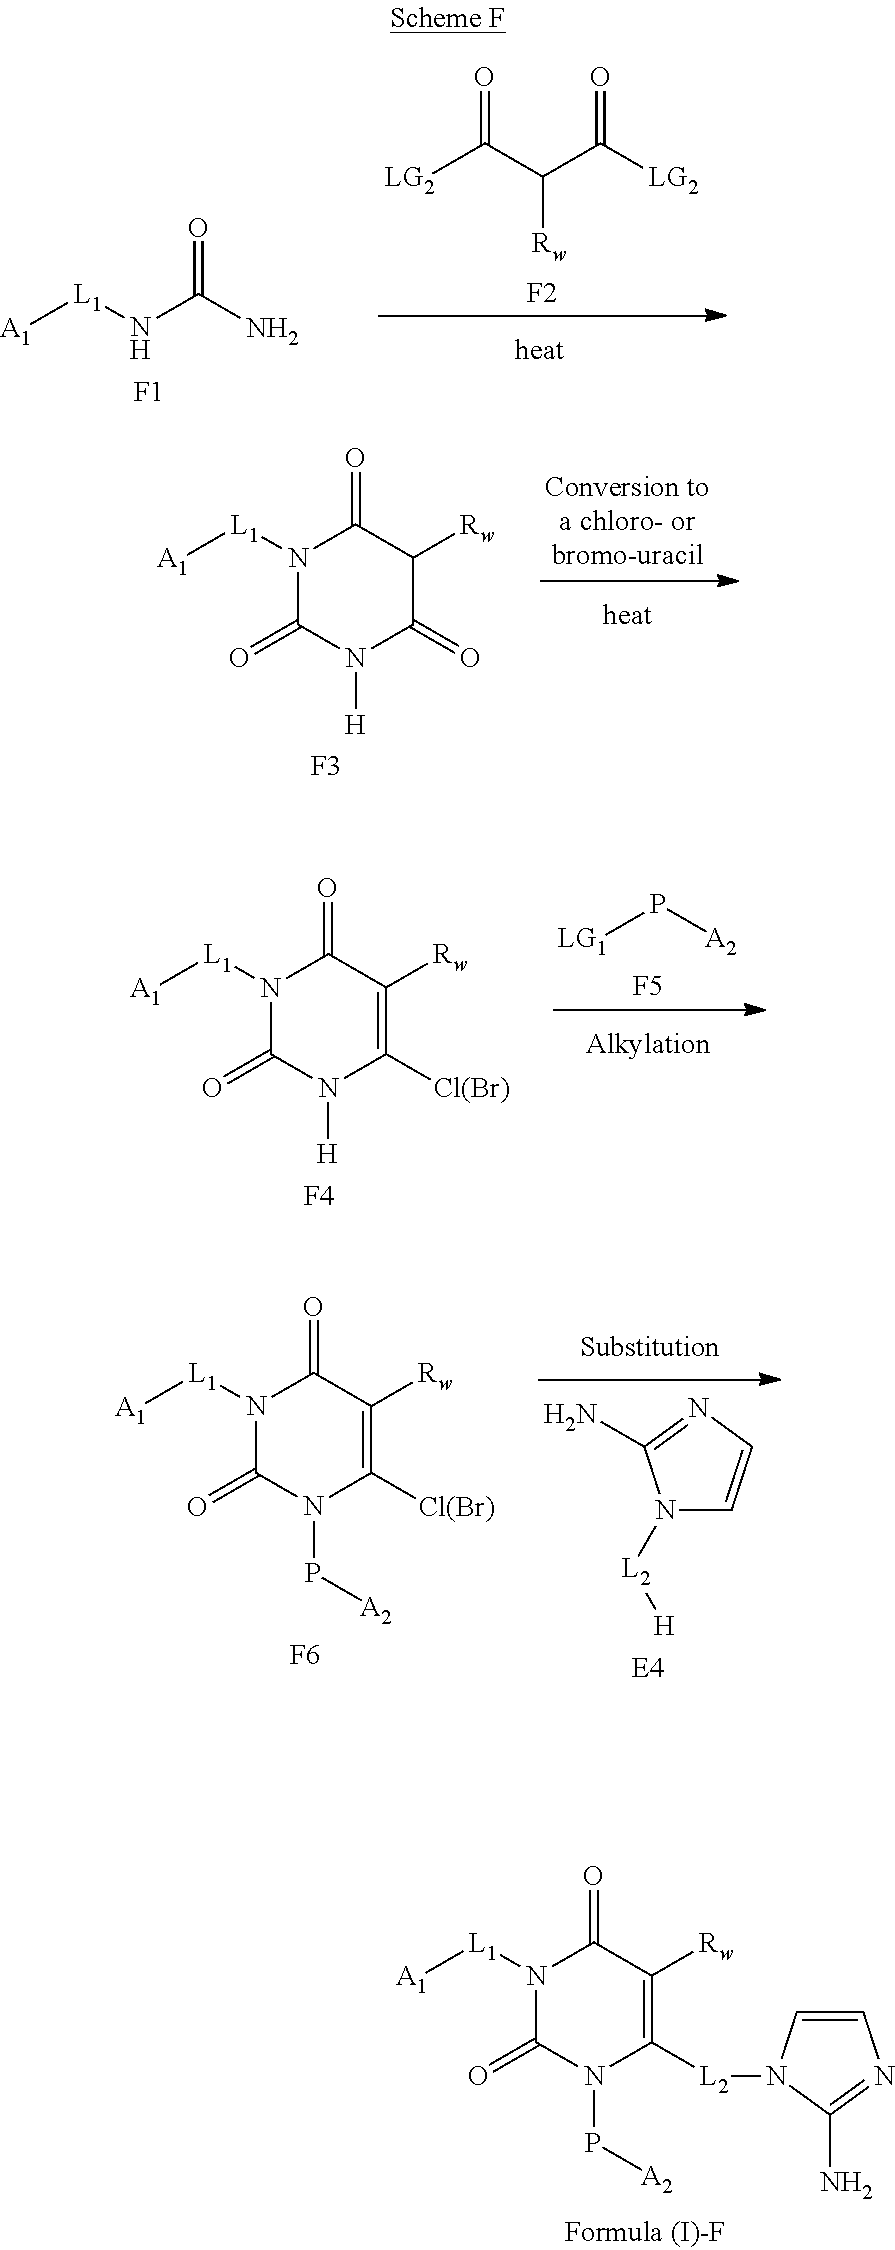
[LG2]C(C(C([LG2])=O)[Rw])=O.[F2].[A1][L1]NC(N)=O.[F1].N1([L1][A1])C(=O)N([H])C(=O)C([Rw])C1=O.[F3].[LG1]P[A2].[F5].N1([L1][A1])C(=O)N([H])C([Cl(Br)])=C([Rw])C1=O.[F4].N1([L2][H])C=CN=C1N.N1([L1][A1])C(=O)N(P[A2])C([Cl(Br)])=C([Rw])C1=O.[F6].N1([L1][A1])C(=O)N(P[A2])C([L2]N2C=CN=C2N)=C([Rw])C1=O
